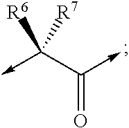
C-C(C(->C)=O)([R6])[R7]
